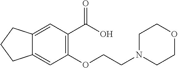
C12=CC(C(O)=O)=C(OCCN3CCOCC3)C=C1CCC2
